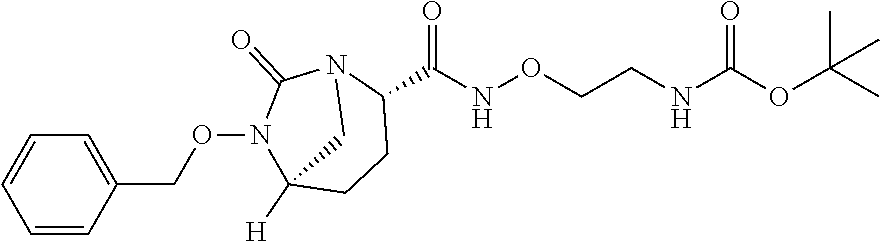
C1=CC=CC(CON2C3([H])CCC(C(NOCCNC(OC(C)(C)C)=O)=O)N(C2=O)C3)=C1
